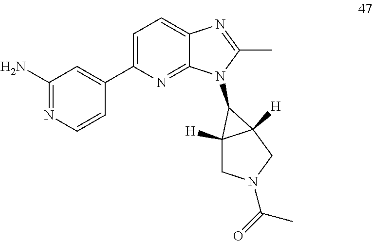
C1=C(C2=CC(N)=NC=C2)N=C2C(=C1)N=C(C)N2C1C2([H])CN(C(=O)C)CC21[H]
